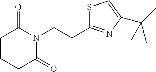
C1CCC(=O)N(CCC2=NC(C(C)(C)C)=CS2)C1=O
